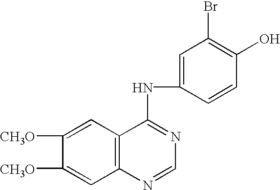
C1([CH3O])=CC2=C(C=C1[CH3O])C(NC1=CC(Br)=C(O)C=C1)=NC=N2
